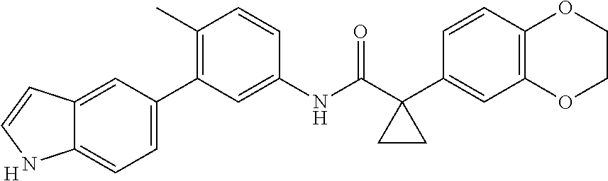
C1(C)=C(C2=CC=C3C(=C2)C=CN3)C=C(NC(C2(C3=CC4=C(C=C3)OCCO4)CC2)=O)C=C1.[H]
